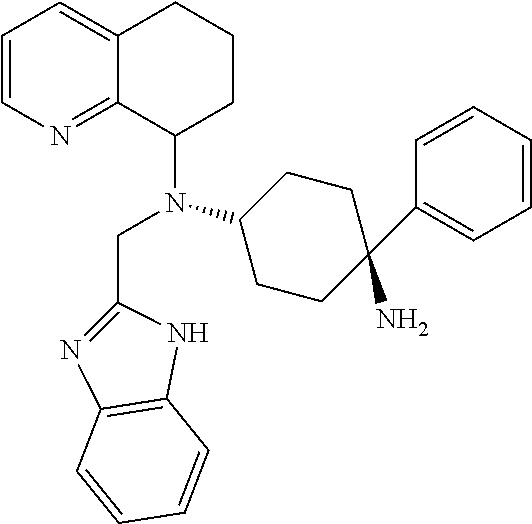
C(C1=NC2=C(N1)C=CC=C2)N(C1CCCC2=CC=CN=C12)C1CCC(N)(C2=CC=CC=C2)CC1
